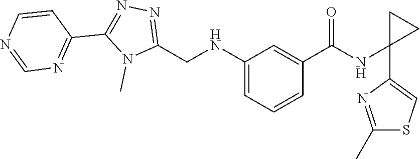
C1(NC(C2=CC(NCC3=NN=C(C4=NC=NC=C4)N3C)=CC=C2)=O)(C2=CSC(C)=N2)CC1
